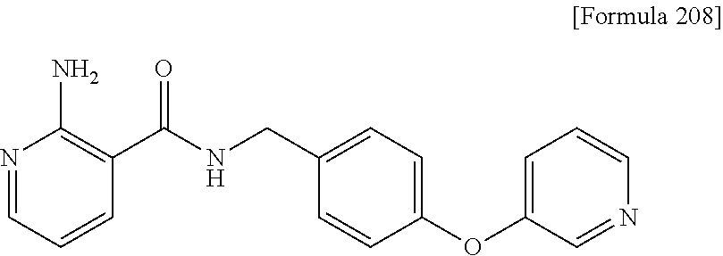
N1=CC=CC(C(NCC2=CC=C(OC3=CC=CN=C3)C=C2)=O)=C1N
